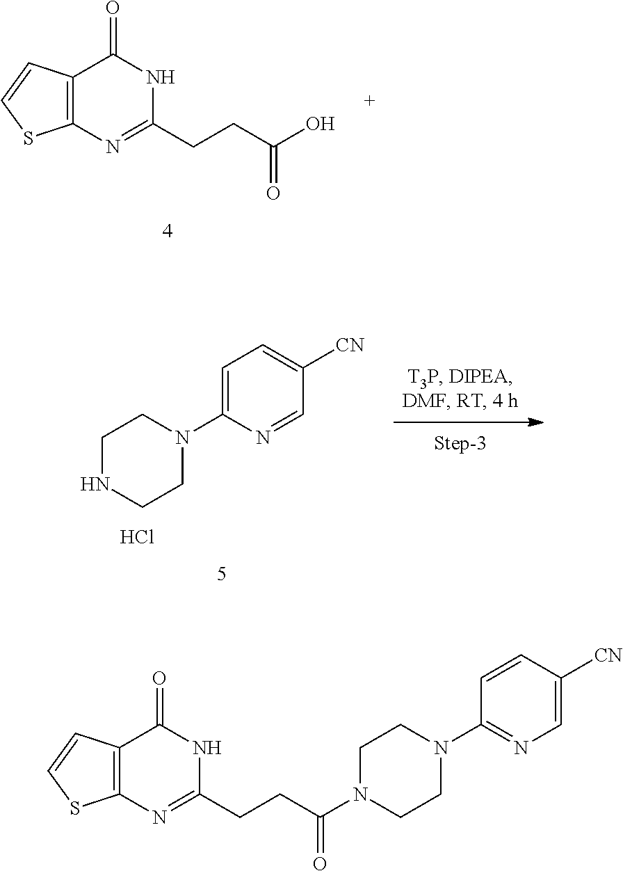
C12=C(C(=O)NC(CCC(O)=O)=N1)C=CS2.C1CN(C2=CC=C([CN])C=N2)CCN1.Cl.C1CN(C2=NC=C([CN])C=C2)CCN1C(CCC1=NC2=C(C(=O)N1)C=CS2)=O
